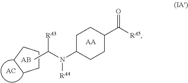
C1CCCC1.[AA].CC(N(C1CCC(C([RA5])=O)CC1)[RA4])[RA3]
